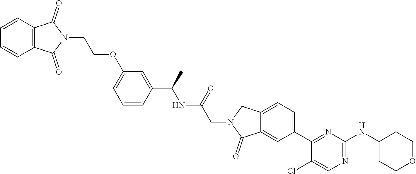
C12=CC=C(C3=NC(NC4CCOCC4)=NC=C3Cl)C=C1C(=O)N(CC(NC(C1=CC(OCCN3C(=O)C4=C(C3=O)C=CC=C4)=CC=C1)C)=O)C2
